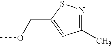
C1(C)=NSC(COC)=C1
